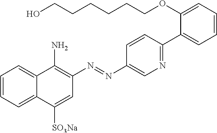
C1=CC=C2C(=C1)C(N)=C(N=NC1=CN=C(C3=CC=CC=C3OCCCCCCO)C=C1)C=C2[SO3Na]
